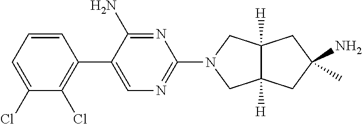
C1=CC=C(Cl)C(Cl)=C1C1=CN=C(N2CC3([H])C([H])(C2)CC(N)(C)C3)N=C1N
